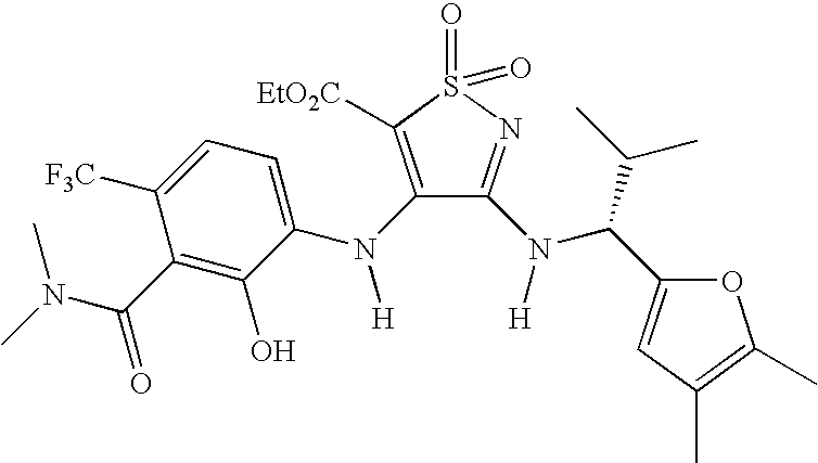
N(C(C1=C(O)C(N([H])C2=C([EtO2C])S(=O)(=O)N=C2N(C(C(C)C)C2=CC(C)=C(C)O2)[H])=CC=C1[F3C])=O)(C)C
